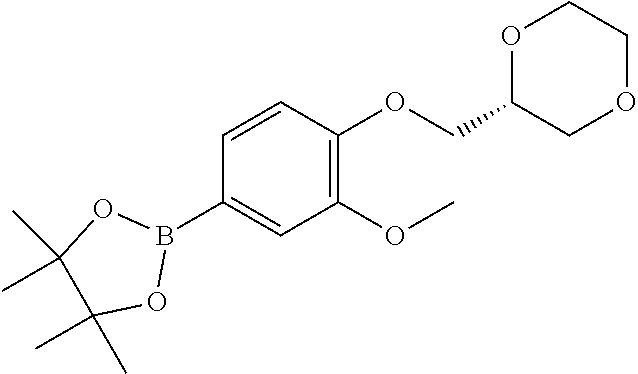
C1=CC(OCC2COCCO2)=C(OC)C=C1B1OC(C)(C)C(C)(C)O1
